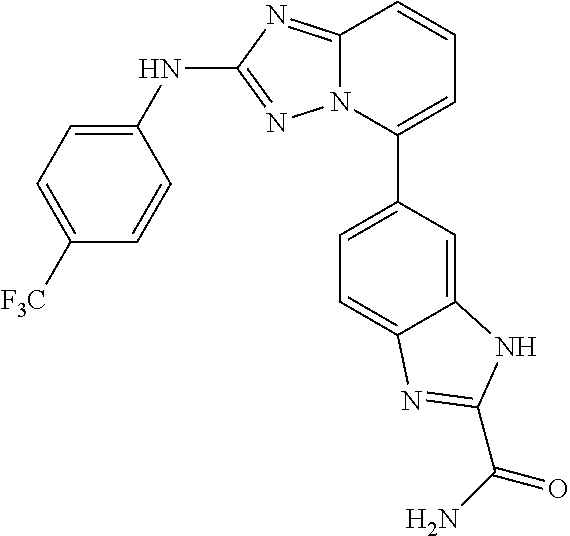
N12C(=NC(NC3=CC=C([F3C])C=C3)=N1)C=CC=C2C1=CC=C2C(=C1)NC(C(=O)N)=N2
